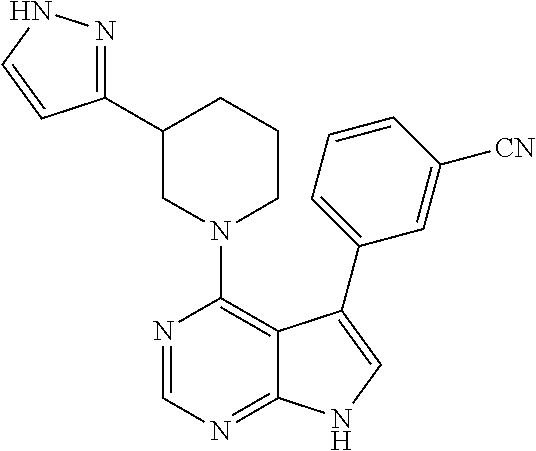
N1(C2=C3C(=NC=N2)NC=C3C2=CC=CC([CN])=C2)CCCC(C2=NNC=C2)C1
